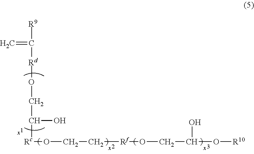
C=C([R9])[Rd]OCC(O)[Rc]OCC[Rf]OCC(O)O[R10]
